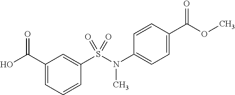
C1(C(O)=O)=CC=CC(S(N(C2=CC=C(C(OC)=O)C=C2)C)(=O)=O)=C1
